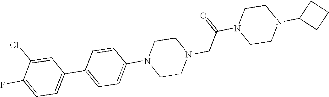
C1=CC(N2CCN(CC(N3CCN(C4CCC4)CC3)=O)CC2)=CC=C1C1=CC=C(F)C(Cl)=C1
